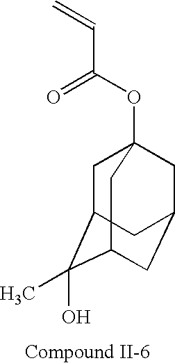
C1C2C(O)(C)C3CC(CC1(OC(=O)C=C)C3)C2
